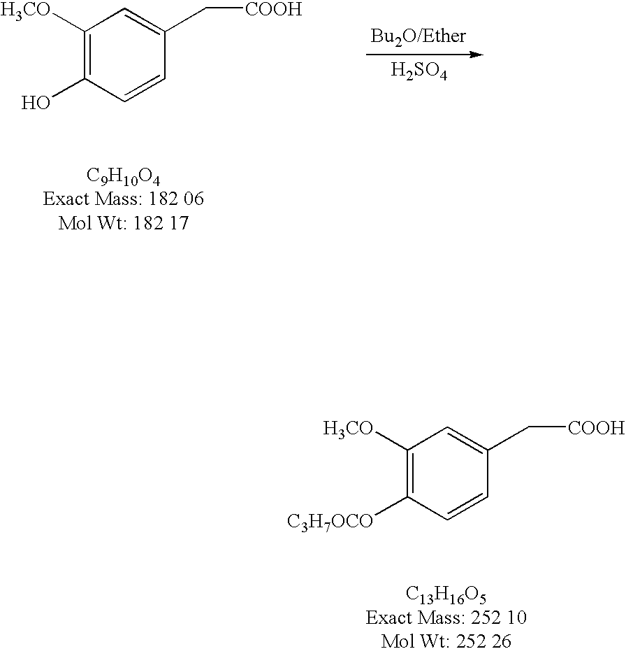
[H2SO4].C1([H3CO])=C(O)C=CC(C[COOH])=C1.C1([H3CO])=C([C3H7OCO])C=CC(C[COOH])=C1
